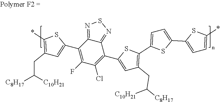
C1(C2=CC(CC([C10H21])[C8H17])=C(*)S2)=C(F)C(Cl)=C(C2=CC(CC([C8H17])[C10H21])=C(C3=CC=C(C4=CC=C(*)S4)S3)S2)C2=NSN=C12
